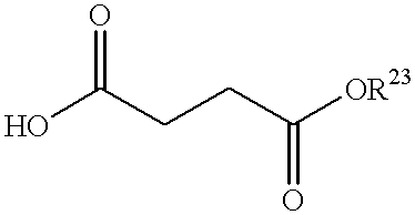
O=C(O)CCC([OR23])=O
